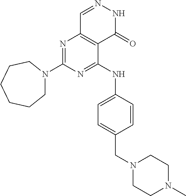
N1=C(N2CCCCCC2)N=C(NC2=CC=C(CN3CCN(C)CC3)C=C2)C2=C1C=NNC2=O
